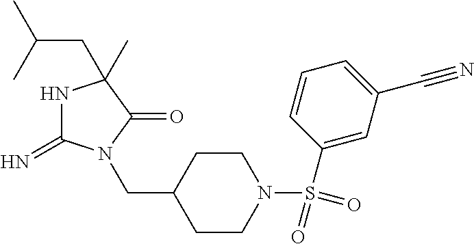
N1C(=N)N(CC2CCN(S(C3=CC(C#N)=CC=C3)(=O)=O)CC2)C(=O)C1(C)CC(C)C
